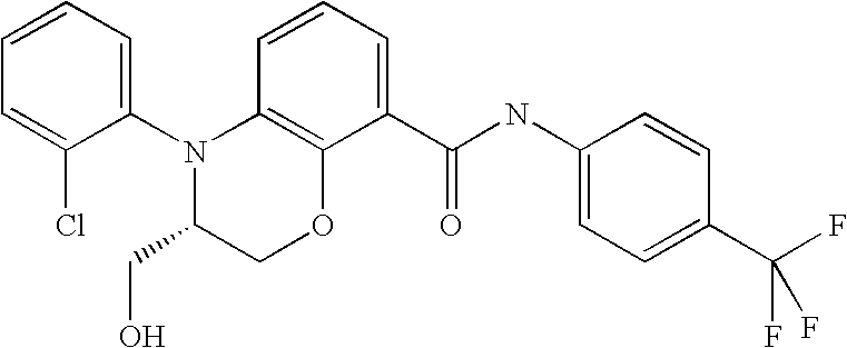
C1(N2C(CO)COC3=C2C=CC=C3C(NC2=CC=C(C(F)(F)F)C=C2)=O)=CC=CC=C1Cl
